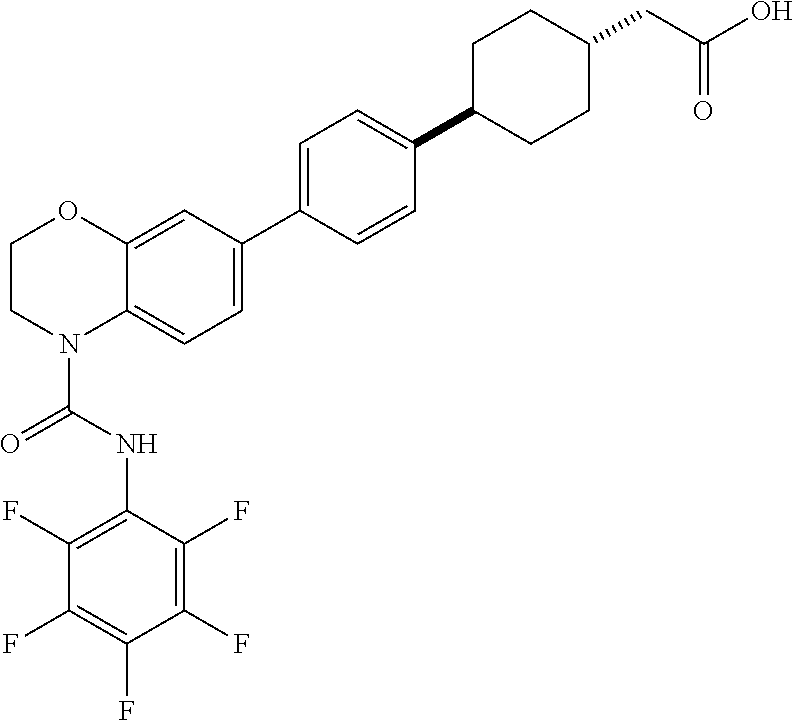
C1=C2C(=CC(C3=CC=C(C4CCC(CC(=O)O)CC4)C=C3)=C1)OCCN2C(NC1=C(F)C(F)=C(F)C(F)=C1F)=O
